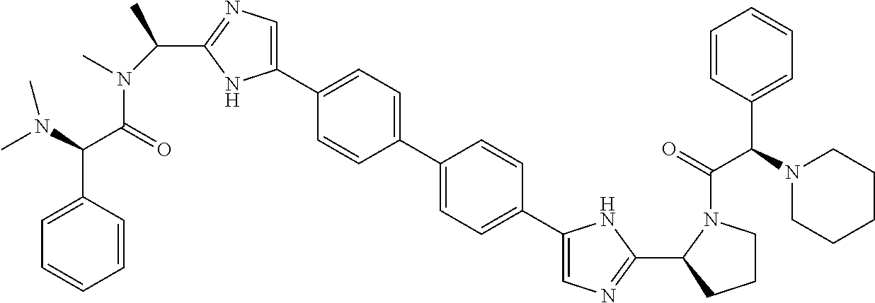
CN(C)C(C(N(C(C)C1=NC=C(C2=CC=C(C3=CC=C(C4=CN=C(C5N(C(=O)C(N6CCCCC6)C6=CC=CC=C6)CCC5)N4)C=C3)C=C2)N1)C)=O)C1=CC=CC=C1
